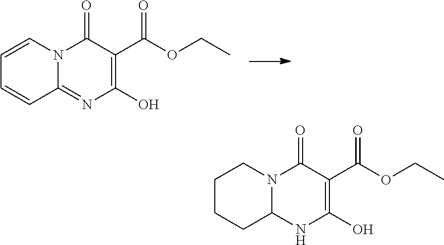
C1=CN2C(=NC(O)=C(C(=O)OCC)C2=O)C=C1.C1CCC2N(C1)C(=O)C(C(=O)OCC)=C(O)N2
